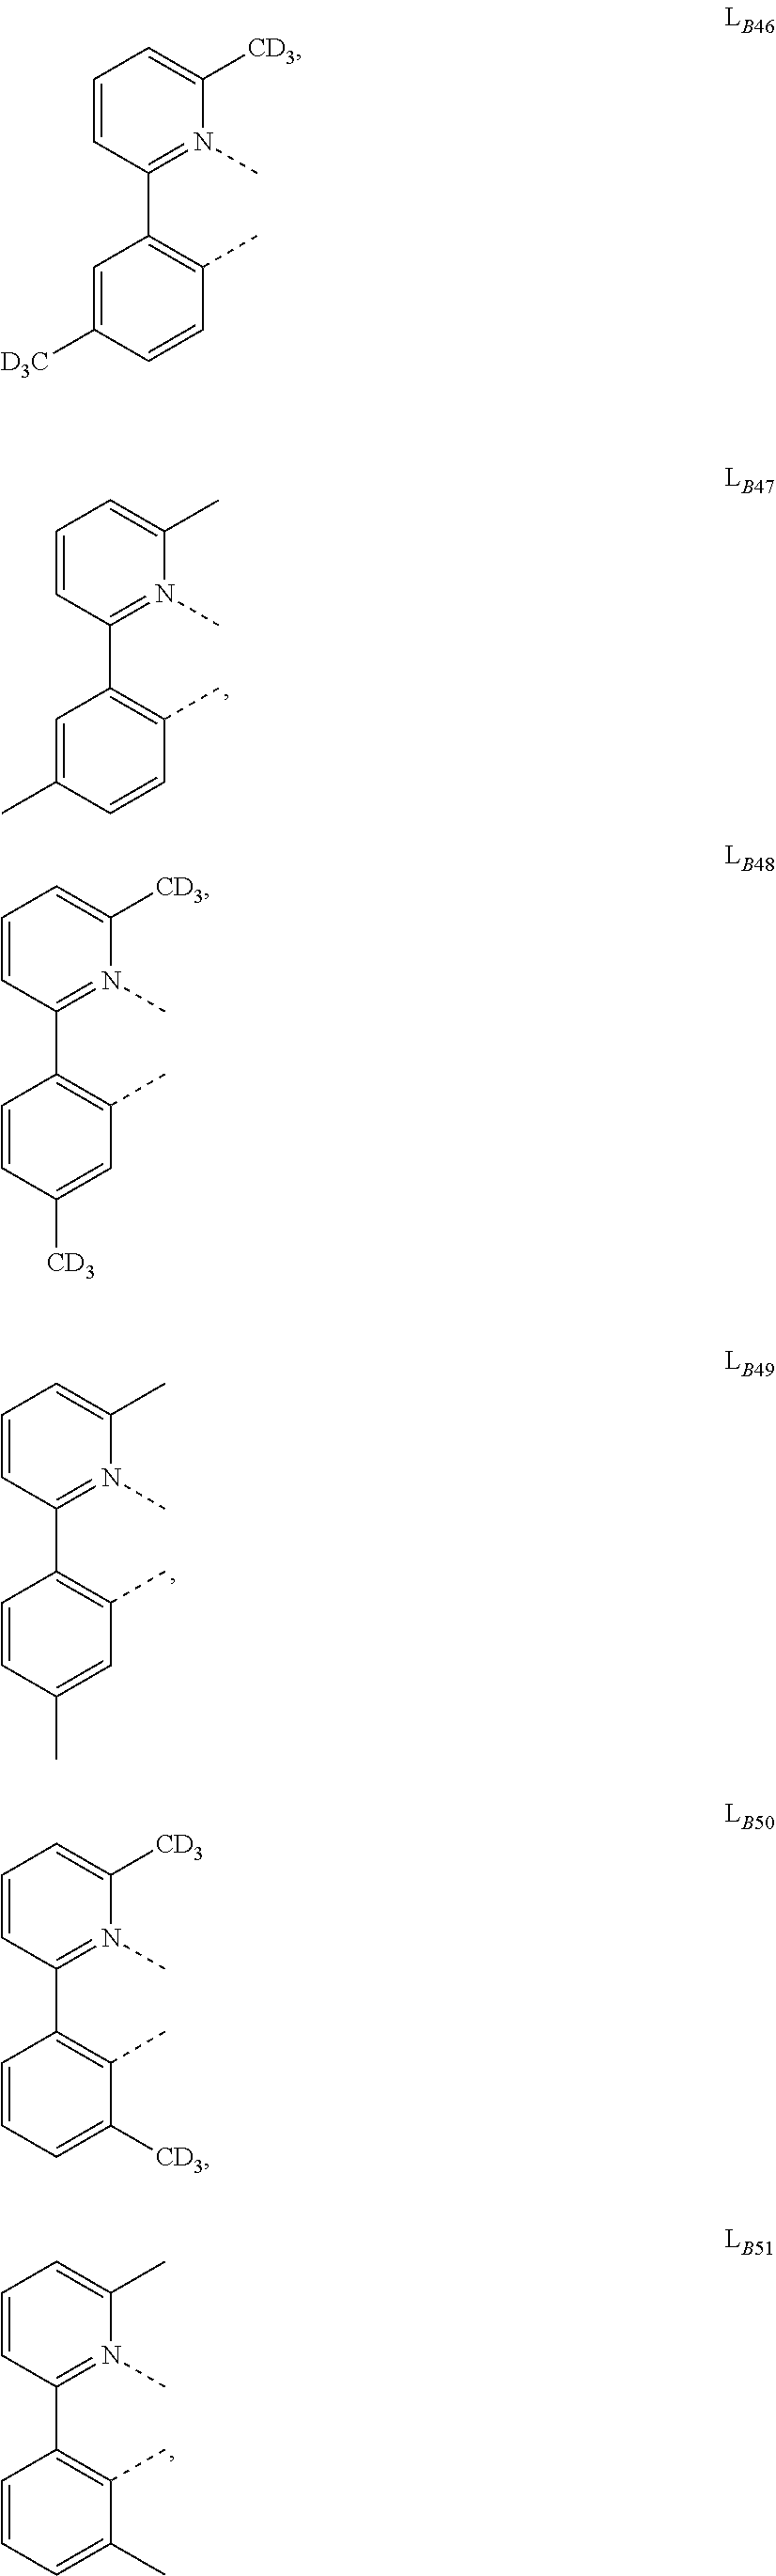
C1=CC(C2=C(C)C=CC(C)=C2)=N(C)C(C)=C1.C1=CC(C2=C(C)C=C(C)C=C2)=N(C)C(C)=C1.C1=CC(C2=C(C)C(C)=CC=C2)=N(C)C(C)=C1.C1=CC(C2=C(C)C=CC([D3C])=C2)=N(C)C([CD3])=C1.C1=CC(C2=C(C)C=C([CD3])C=C2)=N(C)C([CD3])=C1.C1=CC(C2=C(C)C([CD3])=CC=C2)=N(C)C([CD3])=C1
